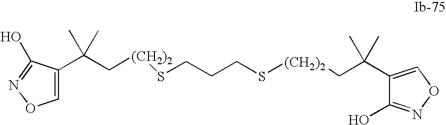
C1(C(C[(CH2)2]SCCCS[(CH2)2]CC(C2=CON=C2O)(C)C)(C)C)=CON=C1O
